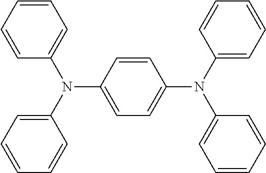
C1=CC=CC(N(C2=CC=CC=C2)C2=CC=C(N(C3=CC=CC=C3)C3=CC=CC=C3)C=C2)=C1
